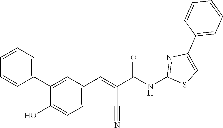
C1=CC=C(C2=CSC(NC(C(=CC3=CC=C(O)C(C4=CC=CC=C4)=C3)C#N)=O)=N2)C=C1
